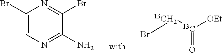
Br[13CH2][13C]([OEt])=O.C1(Br)=CN=C(N)C(Br)=N1
